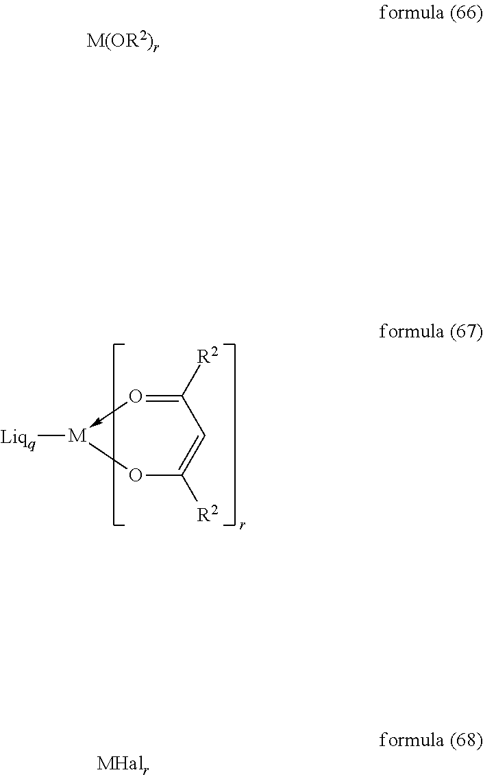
[M]1([Liqq])-O=C([R2])C=C([R2])O1
